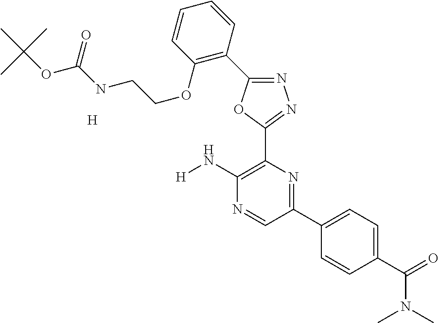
[H].CC(OC(NCCOC1=C(C2=NN=C(C3=C(N[H])N=CC(C4=CC=C(C(=O)N(C)C)C=C4)=N3)O2)C=CC=C1)=O)(C)C
